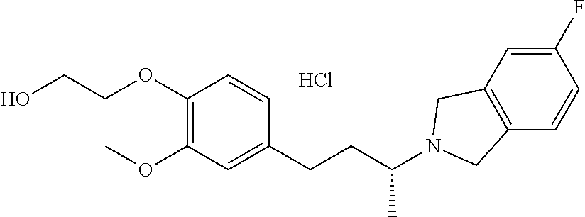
C1=C(F)C=CC2=C1CN(C(CCC1=CC(OC)=C(OCCO)C=C1)C)C2.Cl
